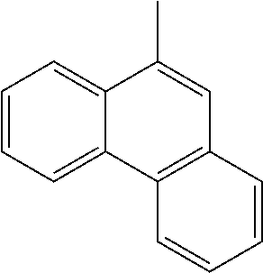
C12=CC=CC=C1C(C)=CC1=C2C=CC=C1
